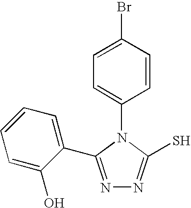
C1=C(Br)C=CC(N2C(S)=NN=C2C2=CC=CC=C2O)=C1
